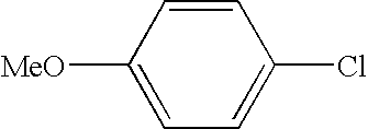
C1([MeO])=CC=C(Cl)C=C1
